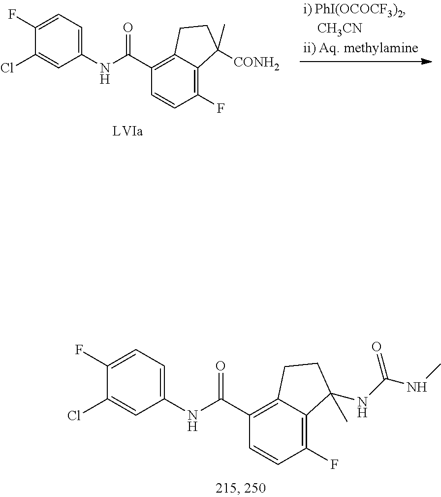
C1(NC(C2=C3C(=C(F)C=C2)C(NC(NC)=O)(C)CC3)=O)=CC=C(F)C(Cl)=C1.C1(NC(C2=C3C(=C(F)C=C2)C([CONH2])(C)CC3)=O)=CC=C(F)C(Cl)=C1
